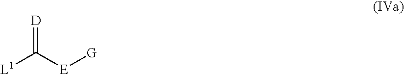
[L1]C([E][G])=[D]
